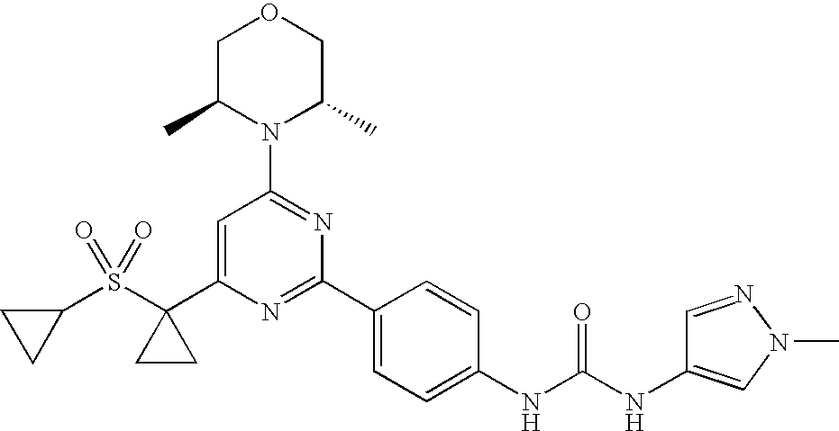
C1(S(C2(C3=CC(N4C(C)COCC4C)=NC(C4=CC=C(NC(NC5=CN(C)N=C5)=O)C=C4)=N3)CC2)(=O)=O)CC1
